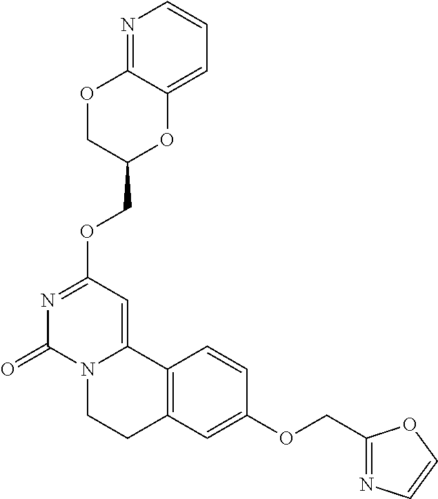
N1=C2C(=CC=C1)OC(COC1=NC(=O)N3C(=C1)C1=C(CC3)C=C(OCC3=NC=CO3)C=C1)CO2
